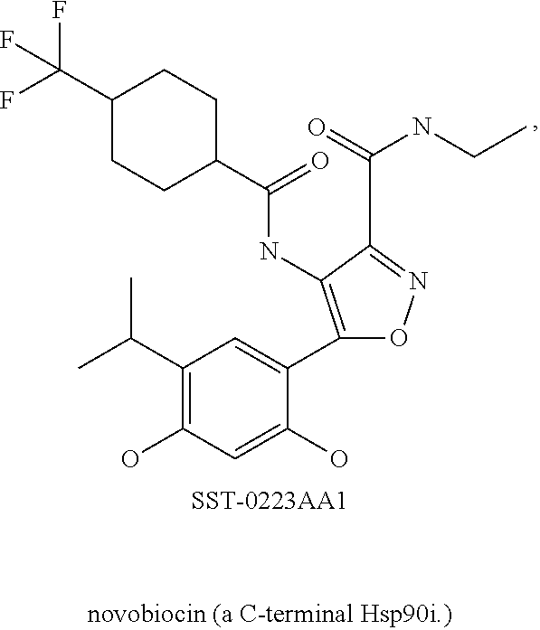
C1(C2=CC(C(C)C)=C(O)C=C2O)=C(NC(C2CCC(C(F)(F)F)CC2)=O)C(C(=O)NCC)=NO1
